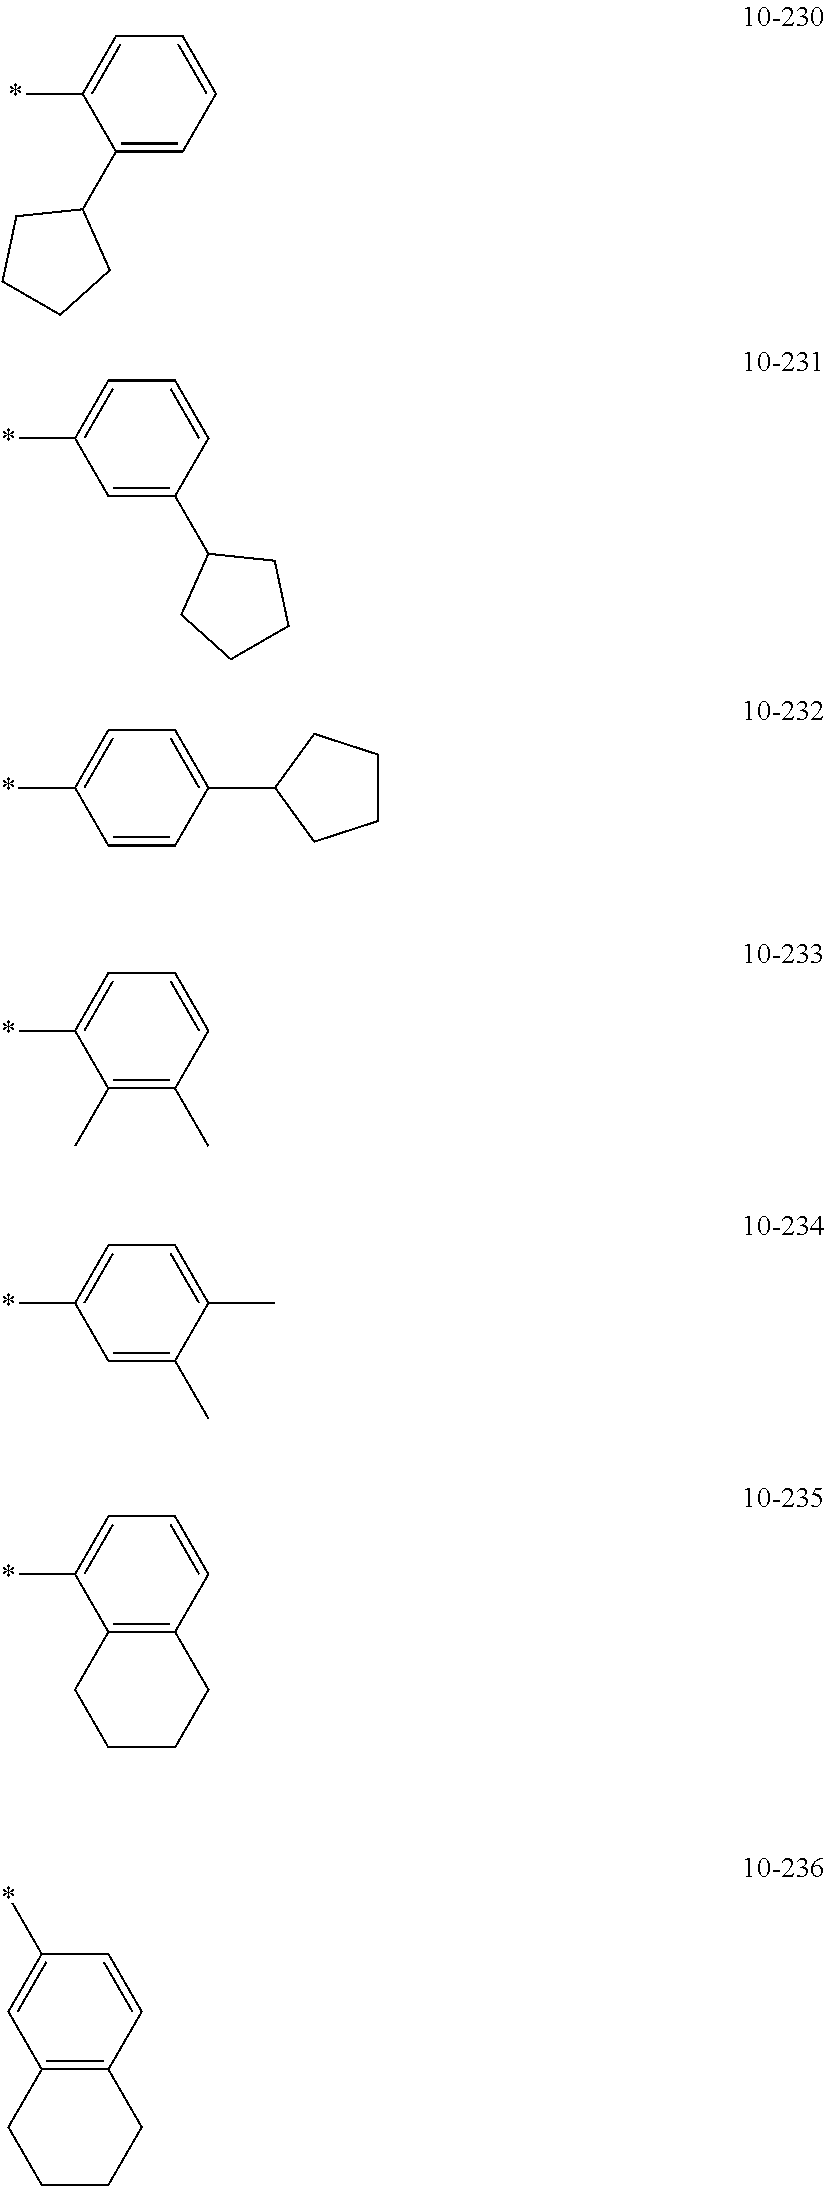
C1(C2CCCC2)=CC=CC=C1*.C1=C(C2CCCC2)C=CC=C1*.C1=CC(C2CCCC2)=CC=C1*.C1(C)=C(C)C=CC=C1*.C1=C(C)C(C)=CC=C1*.C12=C(C=CC=C1*)CCCC2.C12=C(C=CC(*)=C1)CCCC2
